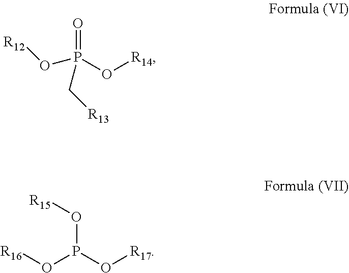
P(O[R14])(=O)(C[R13])O[R12].[R16]OP(O[R17])O[R15]
